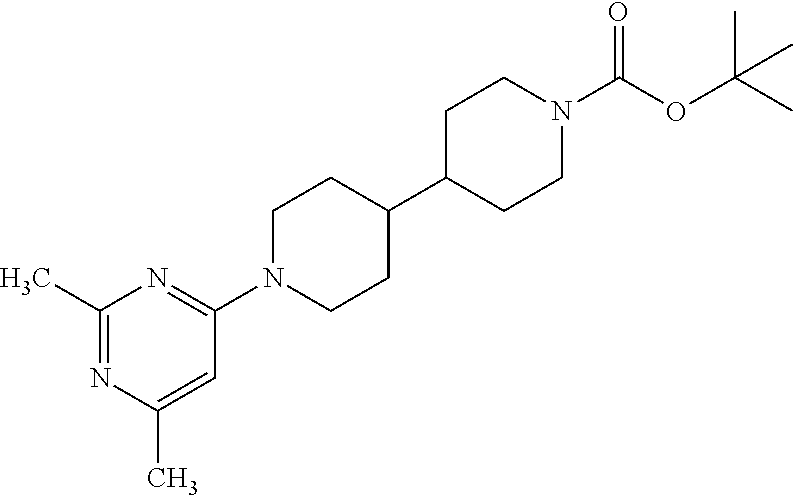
C1(C)=NC(C)=CC(N2CCC(C3CCN(C(OC(C)(C)C)=O)CC3)CC2)=N1
